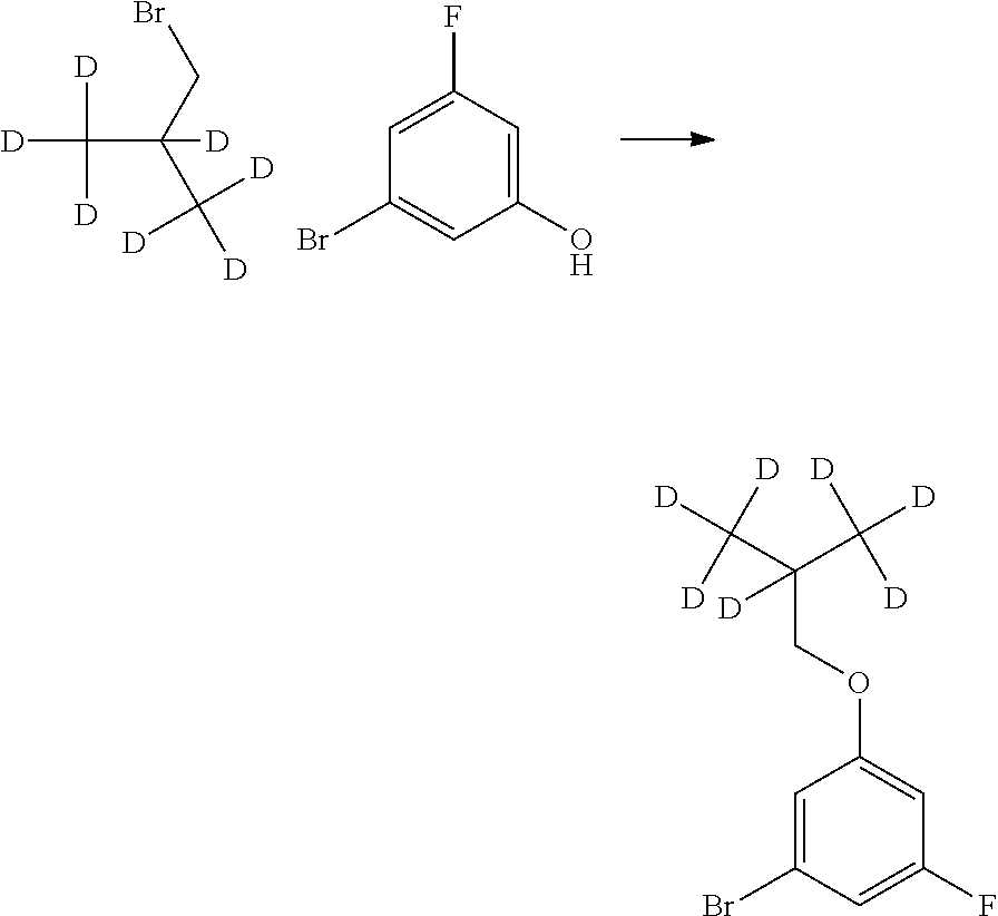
[D]C(C(CBr)(C([D])([D])[D])[D])([D])[D].C1(O)=CC(F)=CC(Br)=C1.C1(OCC(C([D])([D])[D])(C([D])([D])[D])[D])=CC(F)=CC(Br)=C1
